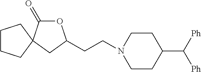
O1C(=O)C2(CC1CCN1CCC(C([Ph])[Ph])CC1)CCCC2
